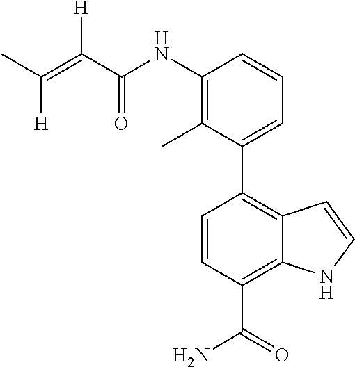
C1=CC2=C(C3=CC=CC(NC(C(=C(C)[H])[H])=O)=C3C)C=CC(C(N)=O)=C2N1
